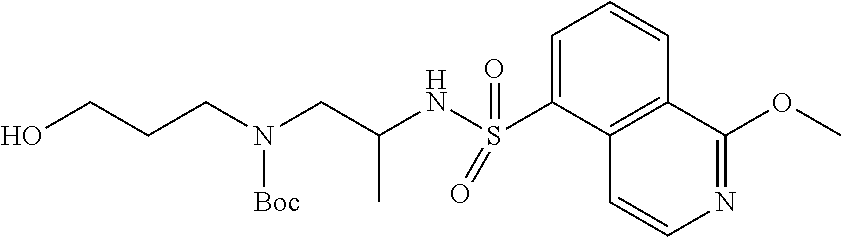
C1=C(S(NC(CN(CCCO)[Boc])C)(=O)=O)C2=C(C=C1)C(OC)=NC=C2
